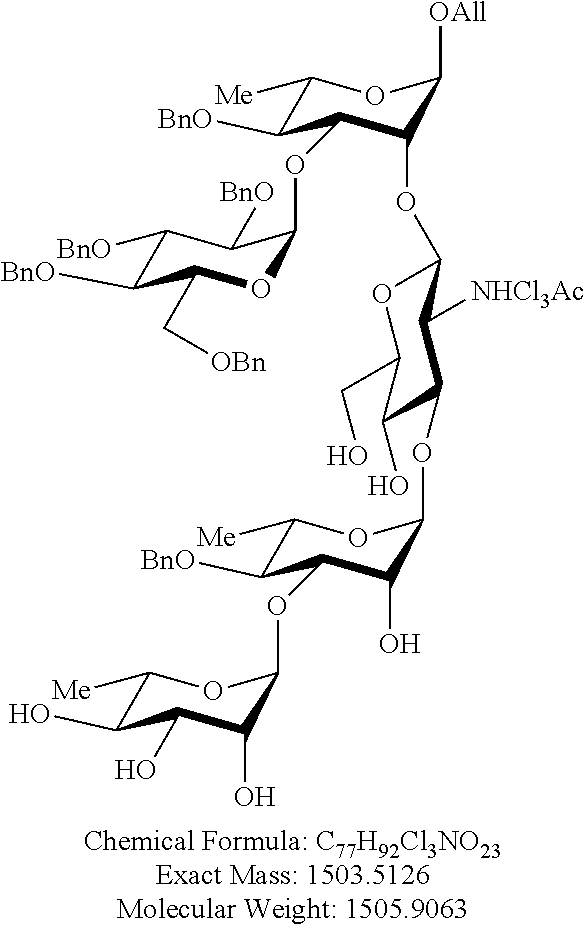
C1([Me])C([BnO])C(OC2OC(C[OBn])C([BnO])C([BnO])C2[BnO])C(OC2OC(CO)C(O)C(OC3C(O)C(OC4C(O)C(O)C(O)C([Me])O4)C([BnO])C([Me])O3)C2[NHCl3Ac])C([OAll])O1
